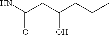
NC(CC(CCC)O)=O
